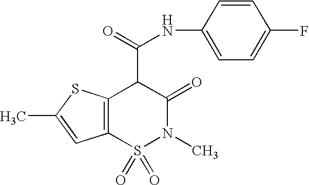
C12=C(S(=O)(=O)N(C)C(=O)C1C(=O)NC1=CC=C(F)C=C1)C=C(C)S2
